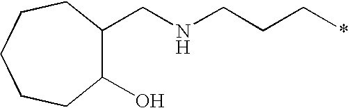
C1(O)C(CNCCC*)CCCCC1
